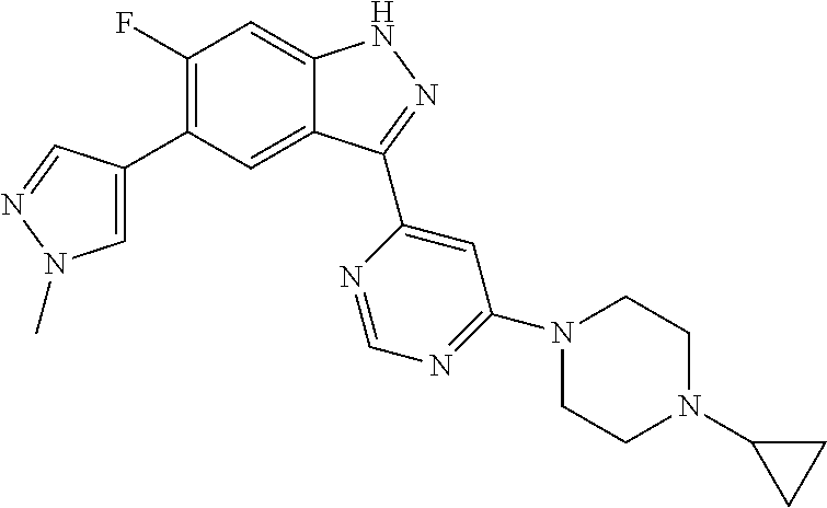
C1(F)=C(C2=CN(C)N=C2)C=C2C(=C1)NN=C2C1=CC(N2CCN(C3CC3)CC2)=NC=N1
